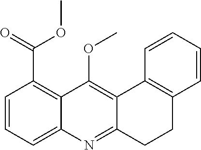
C1=CC=C2C(=C1C(OC)=O)C(OC)=C1C(=N2)CCC2=C1C=CC=C2
